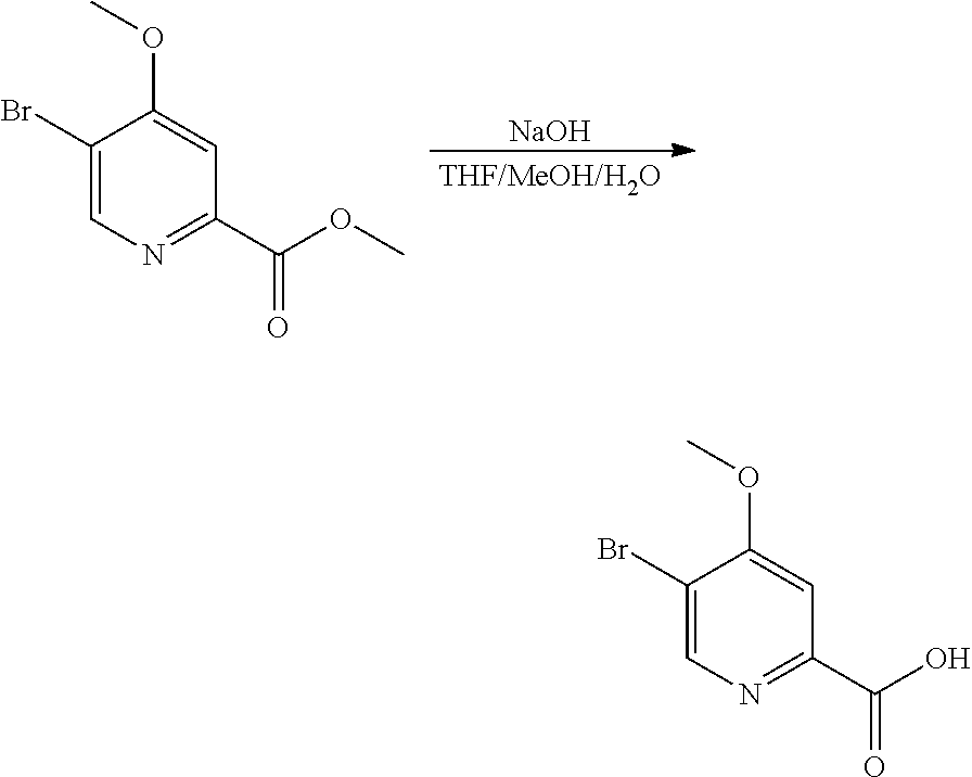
C1(Br)=CN=C(C(OC)=O)C=C1OC.[NaOH].C1(Br)=CN=C(C(O)=O)C=C1OC
